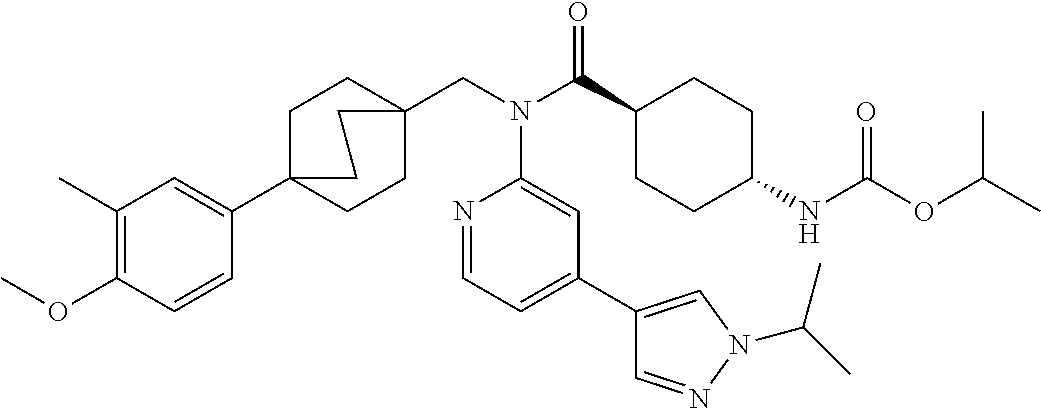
COC1=C(C)C=C(C23CCC(CN(C(C4CCC(NC(OC(C)C)=O)CC4)=O)C4=CC(C5=CN(C(C)C)N=C5)=CC=N4)(CC2)CC3)C=C1
